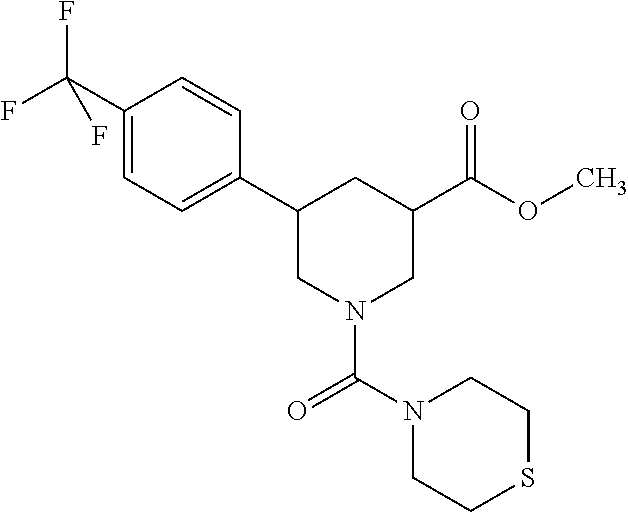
C1(C(F)(F)F)=CC=C(C2CN(C(=O)N3CCSCC3)CC(C(=O)OC)C2)C=C1
